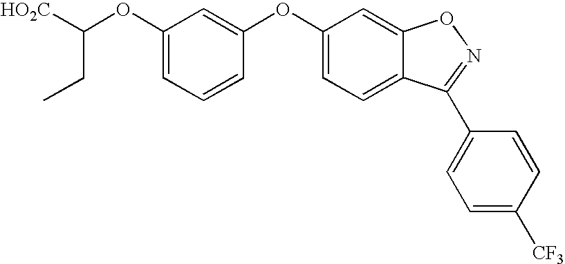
C1(OC([HO2C])CC)=CC=CC(OC2=CC=C3C(=C2)ON=C3C2=CC=C([CF3])C=C2)=C1
